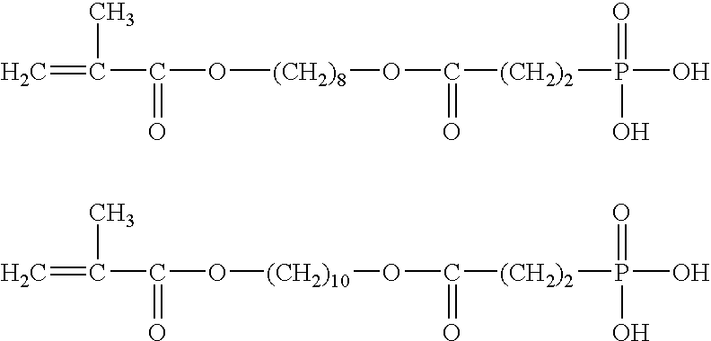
C=C(C(=O)O[(CH2)8]OC(=O)[(CH2)2]P(O)(=O)O)C.C=C(C(=O)O[(CH2)10]OC(=O)[(CH2)2]P(O)(=O)O)C
